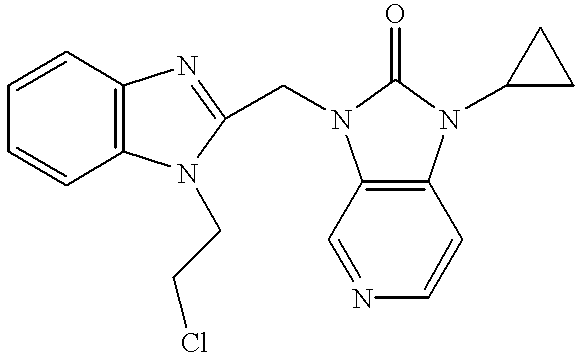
C1=CC2=C(C=C1)N(CCCl)C(CN1C3=C(N(C4CC4)C1=O)C=CN=C3)=N2
